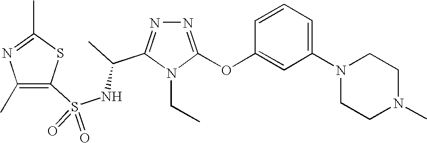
N1=C(OC2=CC(N3CCN(C)CC3)=CC=C2)N(CC)C(C(C)NS(=O)(=O)C2=C(C)N=C(C)S2)=N1
